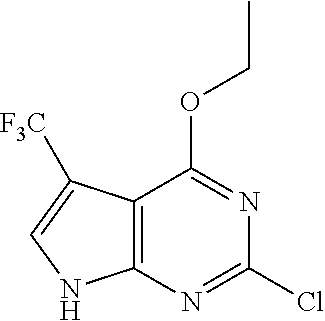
C12=C(N=C(Cl)N=C1OCC)NC=C2[F3C]
